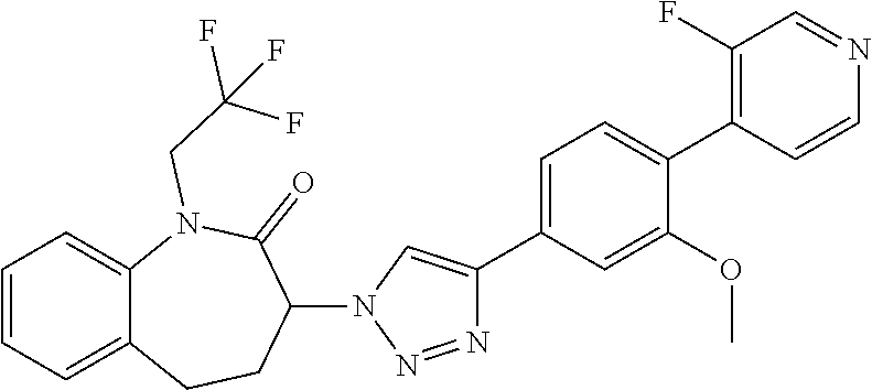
C1=C2C(=CC=C1)CCC(N1C=C(C3=CC=C(C4=C(F)C=NC=C4)C(OC)=C3)N=N1)C(=O)N2CC(F)(F)F
